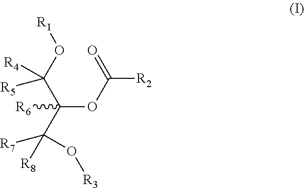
C(OC(=O)[R2])(C(O[R1])([R4])[R5])([R6])C([R8])([R7])O[R3]
